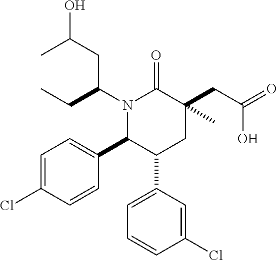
C1=C(Cl)C=CC(C2C(C3=CC=CC(Cl)=C3)CC(CC(=O)O)(C)C(=O)N2C(CC)CC(O)C)=C1
